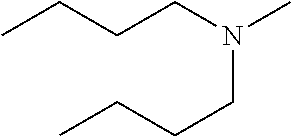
C(N(C)CCCC)CCC
